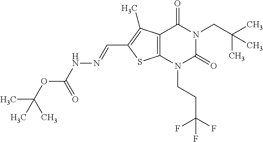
C12=C(N(CCC(F)(F)F)C(=O)N(CC(C)(C)C)C1=O)SC(C=NNC(OC(C)(C)C)=O)=C2C
